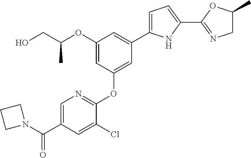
C1(OC(CO)C)=CC(OC2=NC=C(C(=O)N3CCC3)C=C2Cl)=CC(C2=CC=C(C3=NCC(C)O3)N2)=C1
